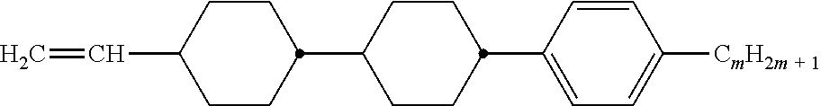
C1CC(C2=CC=C([CmH2m + 1])C=C2)CCC1C1CCC(C=C)CC1
